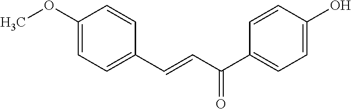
C1(OC)=CC=C(C=CC(C2=CC=C(O)C=C2)=O)C=C1
